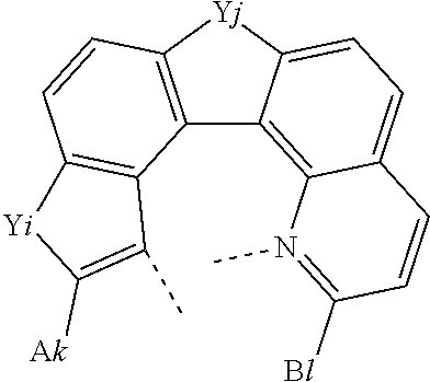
C12=C([Yj]C3=CC=C4C(=C13)N(C)=C([Bl])C=C4)C=CC1=C2C(C)=C([Ak])[Yi]1
